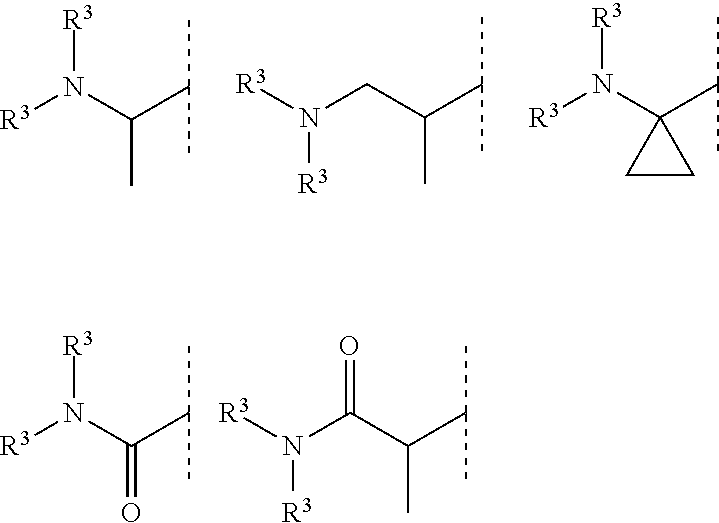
[R3]N(C(C(C)C)C)[R3].N(CC(C(C)C)C)([R3])[R3].[R3]N(C1(C(C)C)CC1)[R3].[R3]N(C(C(C)C)=O)[R3].N(C(C(C(C)C)C)=O)([R3])[R3]
